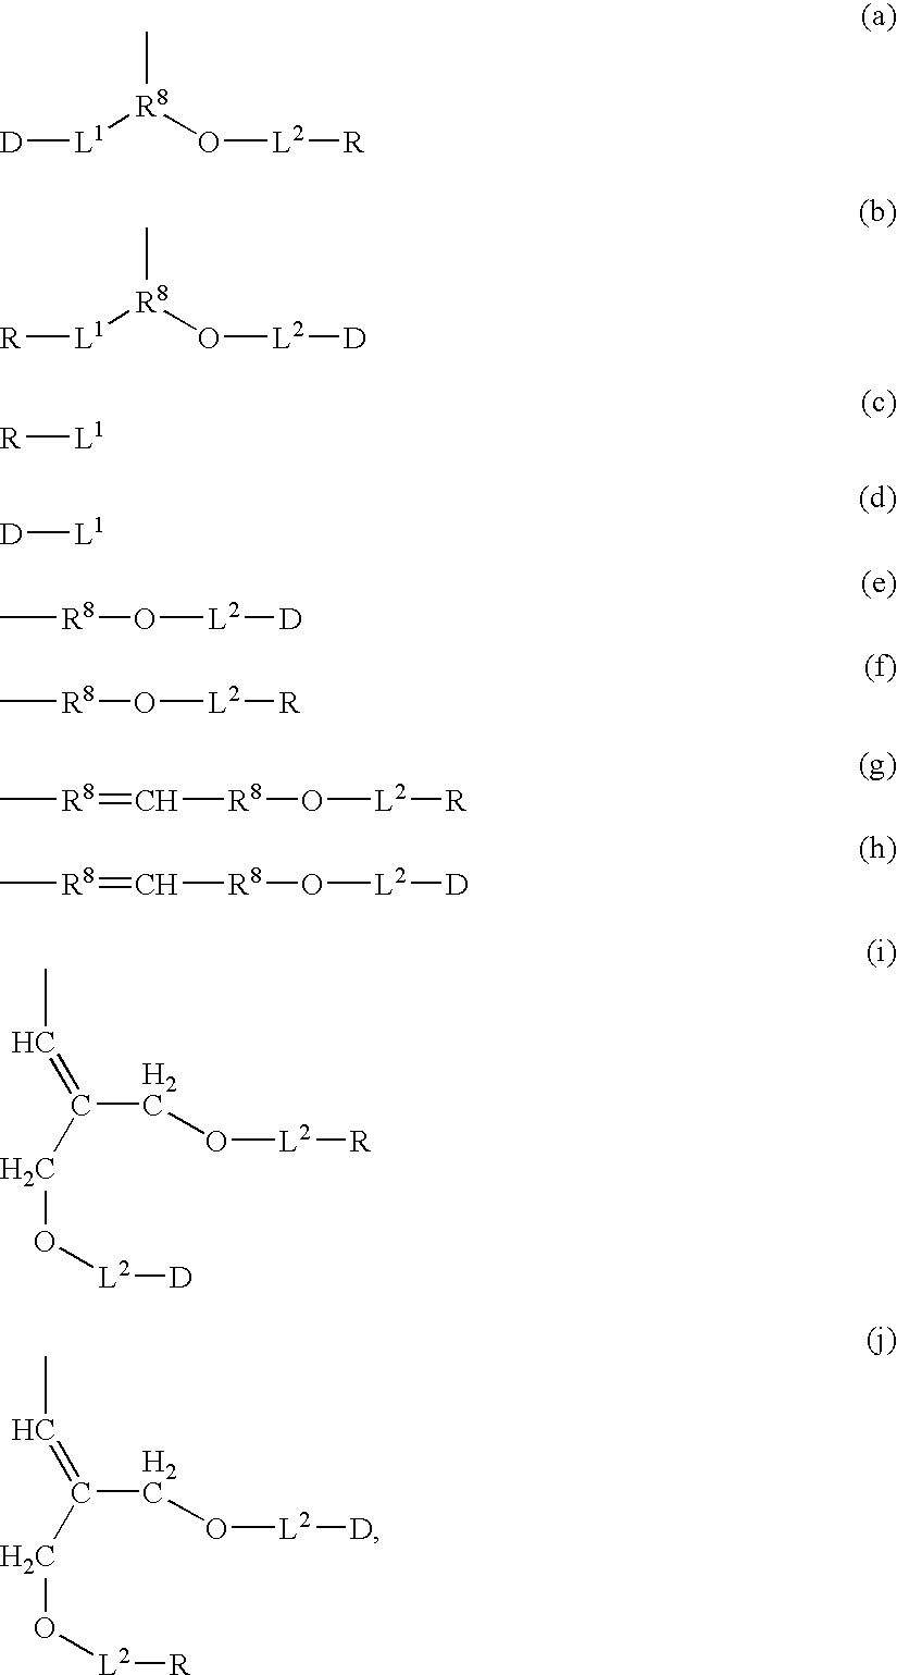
[D][L1][R8](O[L2][R])C.[R][L1][R8](O[L2][D])C.[R][L1].[D][L1].C[R8]O[L2][D].C[R8]O[L2][R].C[R8]=C[R8]O[L2][R].C[R8]=C[R8]O[L2][D].CC=C(CO[L2][D])CO[L2][R].CC=C(CO[L2][R])CO[L2][D]
